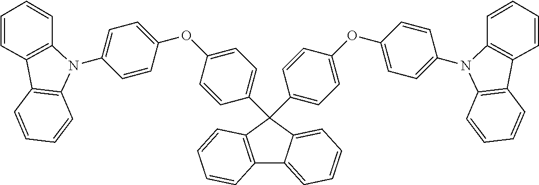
C12=C(C=CC=C1)C(C1=CC=C(OC3=CC=C(N4C5=C(C6=C4C=CC=C6)C=CC=C5)C=C3)C=C1)(C1=CC=C(OC3=CC=C(N4C5=C(C6=C4C=CC=C6)C=CC=C5)C=C3)C=C1)C1=CC=CC=C21
